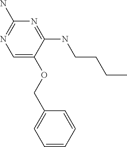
C1=C(OCC2=CC=CC=C2)C(NCCCC)=NC(N)=N1
